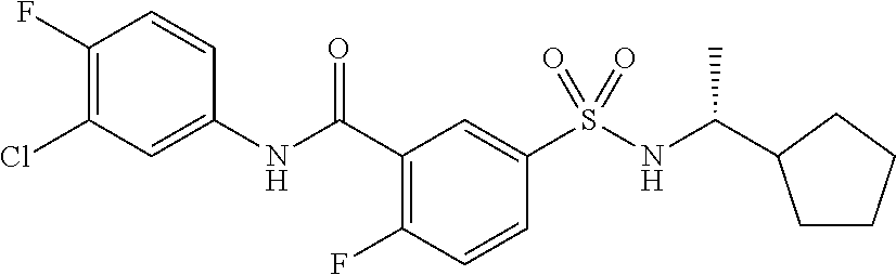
C1(C(NC2=CC(Cl)=C(F)C=C2)=O)=C(F)C=CC(S(=O)(=O)NC(C)C2CCCC2)=C1
